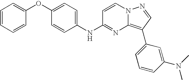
C1(OC2=CC=CC=C2)=CC=C(NC2=NC3=C(C4=CC=CC(N(C)C)=C4)C=NN3C=C2)C=C1
